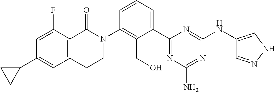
N1(C2=C(CO)C(C3=NC(N)=NC(NC4=CNN=C4)=N3)=CC=C2)C(=O)C2=C(CC1)C=C(C1CC1)C=C2F
